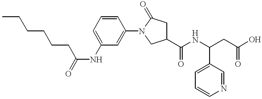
C(CC(=O)NC1=CC=CC(N2CC(C(NC(CC(O)=O)C3=CC=CN=C3)=O)CC2=O)=C1)CCCC
